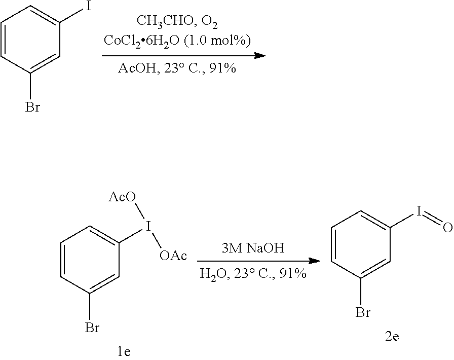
C1=CC(Br)=CC(I)=C1.C1=CC(Br)=CC(I([AcO])[OAc])=C1.C1=CC(Br)=CC(I=O)=C1
